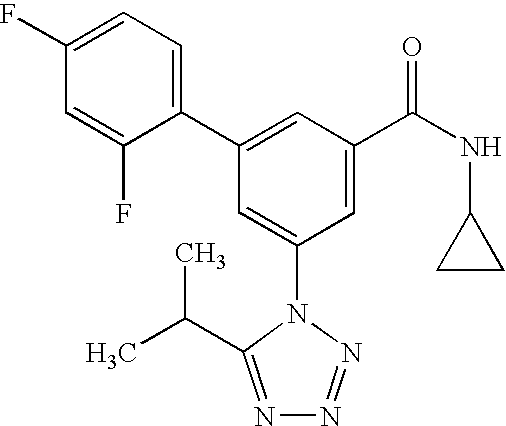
C1(C2=CC(C(NC3CC3)=O)=CC(N3C(C(C)C)=NN=N3)=C2)=CC=C(F)C=C1F
